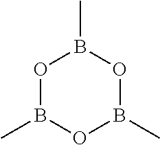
O1B(C)OB(C)OB1C
